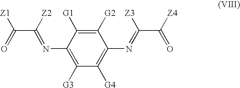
C(C([Z2])=NC1=C([G3])C([G4])=C(N=C(C([Z4])=O)[Z3])C([G2])=C1[G1])([Z1])=O
